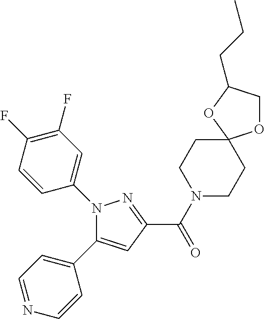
C(=O)(C1=NN(C2=CC(F)=C(F)C=C2)C(C2=CC=NC=C2)=C1)N1CCC2(CC1)OCC(CCC)O2
